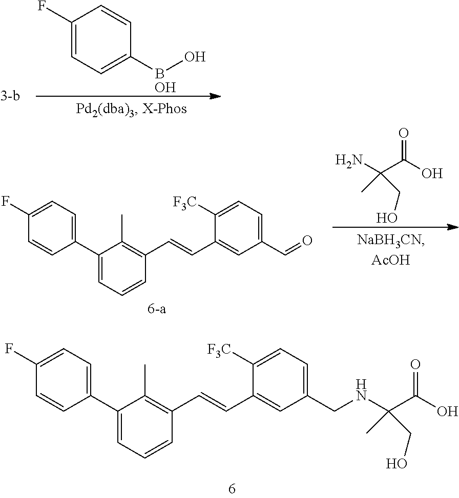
C1(F)=CC=C(BO)C=C1.O.C1(C2=CC=CC(C=CC3=CC(CNC(C(O)=O)(CO)C)=CC=C3[F3C])=C2C)=CC=C(F)C=C1.NC(C(O)=O)(CO)C.C1(C2=CC=CC(C=CC3=CC(C=O)=CC=C3[F3C])=C2C)=CC=C(F)C=C1
